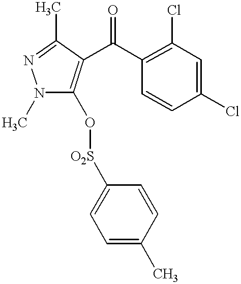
N1(C)C(O[O2S]C2=CC=C(C)C=C2)=C(C(C2=C(Cl)C=C(Cl)C=C2)=O)C(C)=N1
